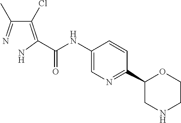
C(NC1=CN=C(C2OCCNC2)C=C1)(=O)C(=C(C(C)=N)Cl)N
